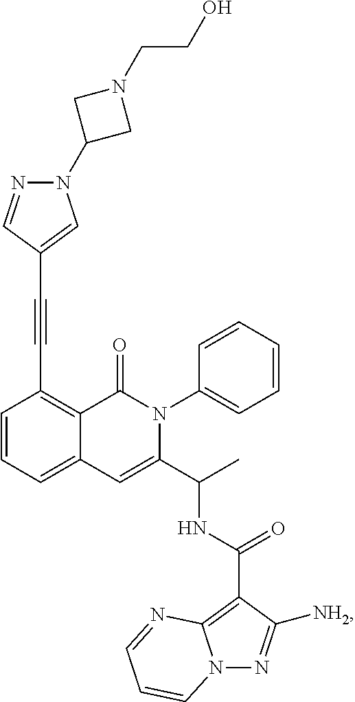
C1=CC=C2C(=C1C#CC1=CN(C3CN(CCO)C3)N=C1)C(=O)N(C1=CC=CC=C1)C(C(C)NC(=O)C1=C3N(N=C1[NH2])C=CC=N3)=C2
